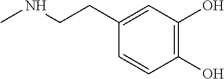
C1(O)=C(O)C=C(CCNC)C=C1
